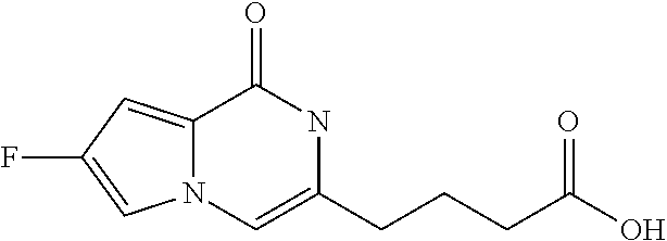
C12=CC(F)=CN1C=C(CCCC(O)=O)NC2=O
